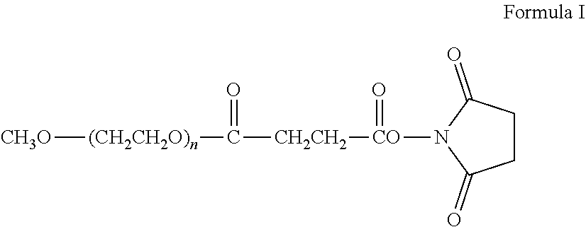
[CH3O][(CH2CH2O)n]C(=O)[CH2CH2][CO](=O)N1C(=O)CCC1=O
